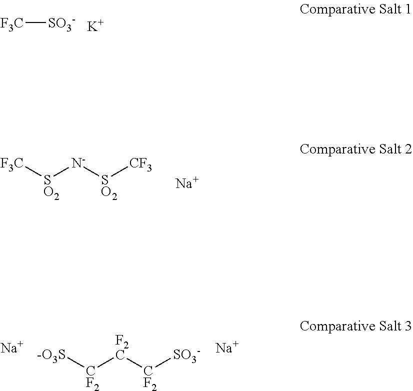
[F3C][SO3-].[K].[F3C][SO2][N-][SO2][CF3].[Na].[-O3S][CF2][F2C][CF2][SO3-].[Na].[Na]
